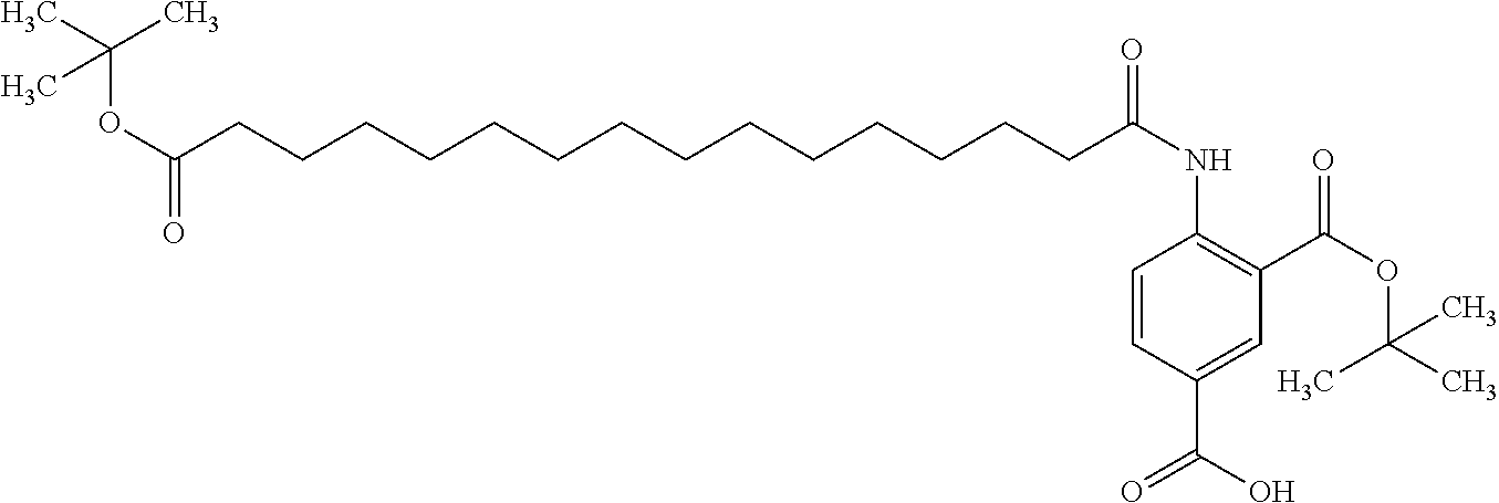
N(C(CCCCCCCCCCCCCCC(OC(C)(C)C)=O)=O)C1=C(C(OC(C)(C)C)=O)C=C(C(O)=O)C=C1
